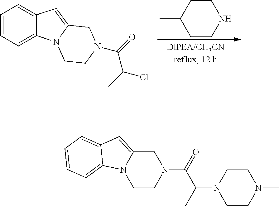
C1(C)CCNCC1.C1=CC=C2C(=C1)C=C1N2CCN(C(=O)C(C)Cl)C1.C12=CC3=CC=CC=C3N1CCN(C(=O)C(C)N1CCN(C)CC1)C2
